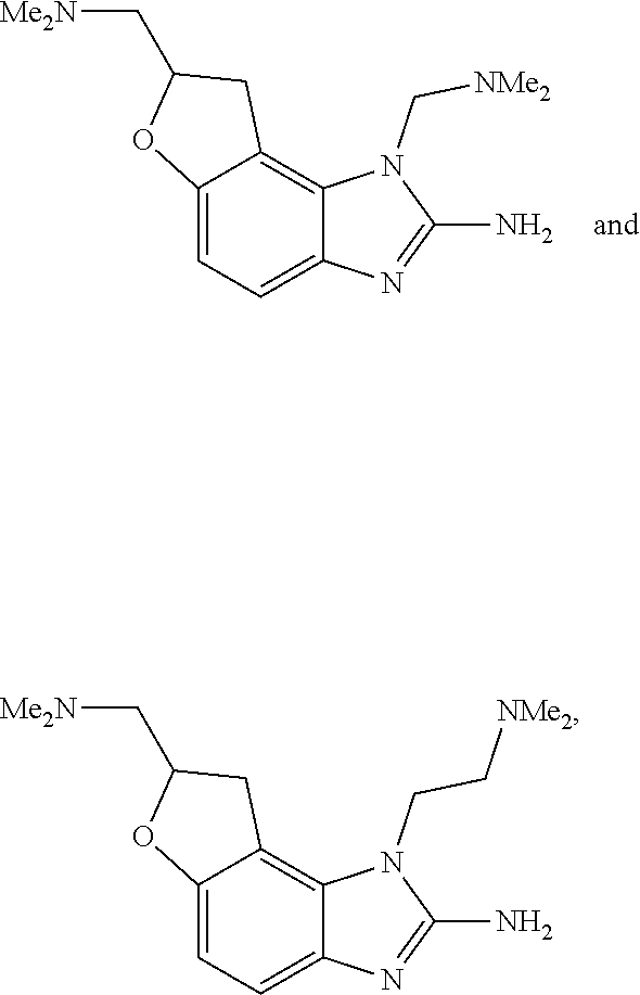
C1(N)=NC2=CC=C3OC(C[Me2N])CC3=C2N1C[NMe2].C1(N)=NC2=CC=C3OC(C[Me2N])CC3=C2N1CC[NMe2]
